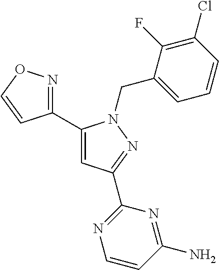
C1(C2=CC(C3=NC=CC(N)=N3)=NN2CC2=CC=CC(Cl)=C2F)=NOC=C1
